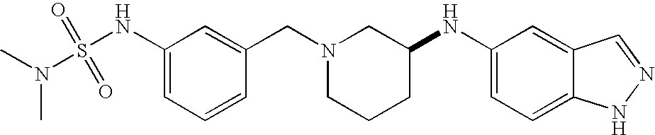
C12=CC(NC3CCCN(CC4=CC(NS(=O)(=O)N(C)C)=CC=C4)C3)=CC=C1NN=C2
